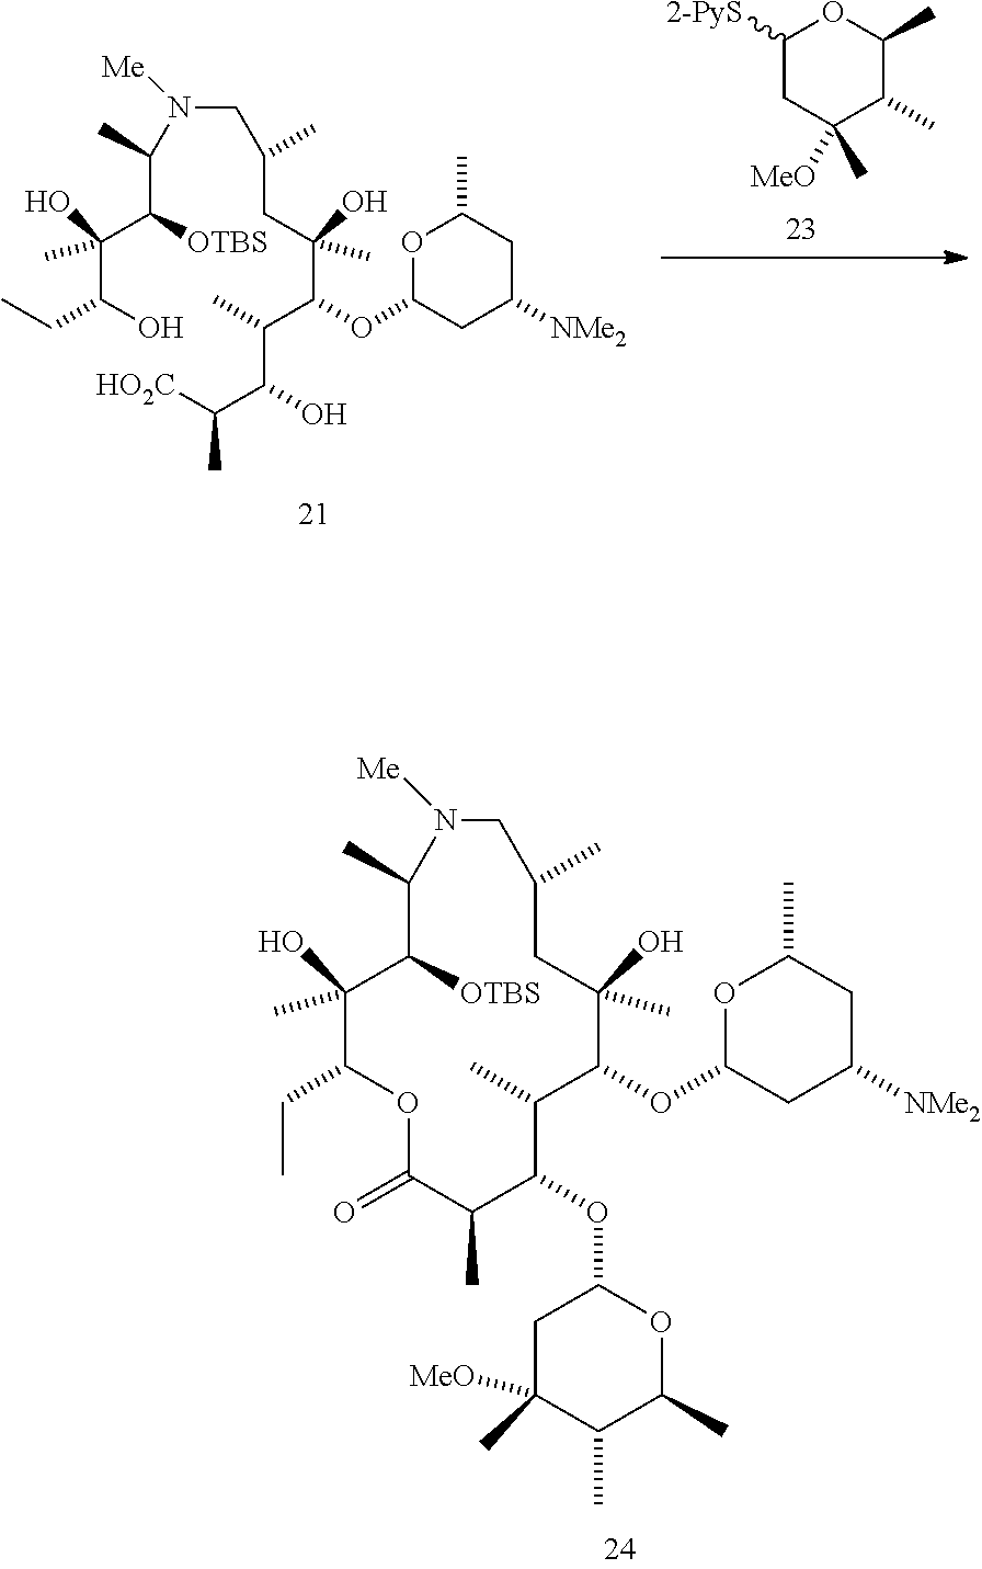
C1([2-PyS])CC([MeO])(C)C(C)C(C)O1.C(CC(O)(C(OC1CC([NMe2])CC(C)O1)C(C)C(O)C([HO2C])C)C)(C)CN([Me])C(C(C(O)(C(O)CC)C)[OTBS])C.C1(C)CC(O)(C)C(OC2CC([NMe2])CC(C)O2)C(C)C(OC2CC(C)([MeO])C(C)C(C)O2)C(C)C(=O)OC(CC)C(O)(C)C([OTBS])C(C)N([Me])C1
